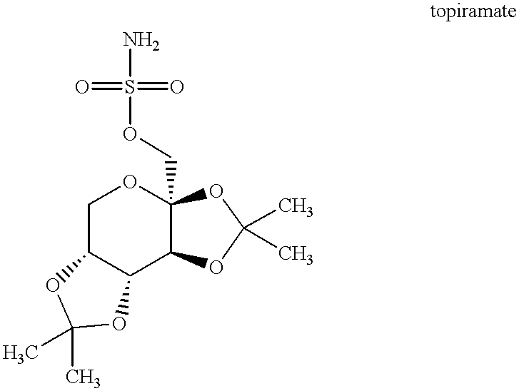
C1C2C(C3C(COS(=O)(=O)N)(O1)OC(C)(C)O3)OC(C)(C)O2
